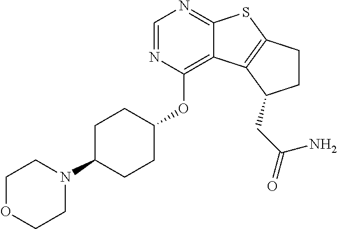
C1=NC(OC2CCC(N3CCOCC3)CC2)=C2C(=N1)SC1=C2C(CC(=O)N)CC1
